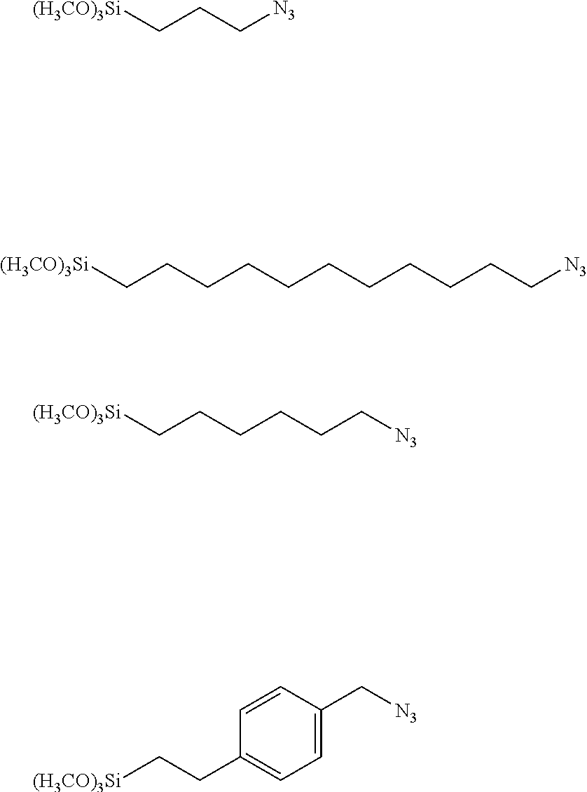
[(H3CO)3Si]CCC[N3].[(H3CO)3Si]CCCCCCCCCCC[N3].[(H3CO)3Si]CCCCCC[N3].[(H3CO)3Si]CCC1=CC=C(C[N3])C=C1
